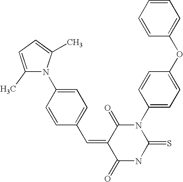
C1=CC=CC(OC2=CC=C(N3C(=O)C(=CC4=CC=C(N5C(C)=CC=C5C)C=C4)C(=O)NC3=S)C=C2)=C1
